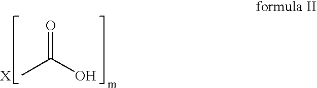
O=C(O)C.[X]
